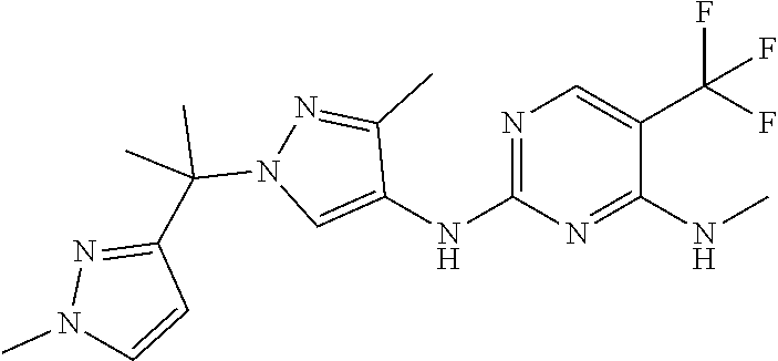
N1=C(NC2=CN(C(C3=NN(C)C=C3)(C)C)N=C2C)N=C(NC)C(C(F)(F)F)=C1
